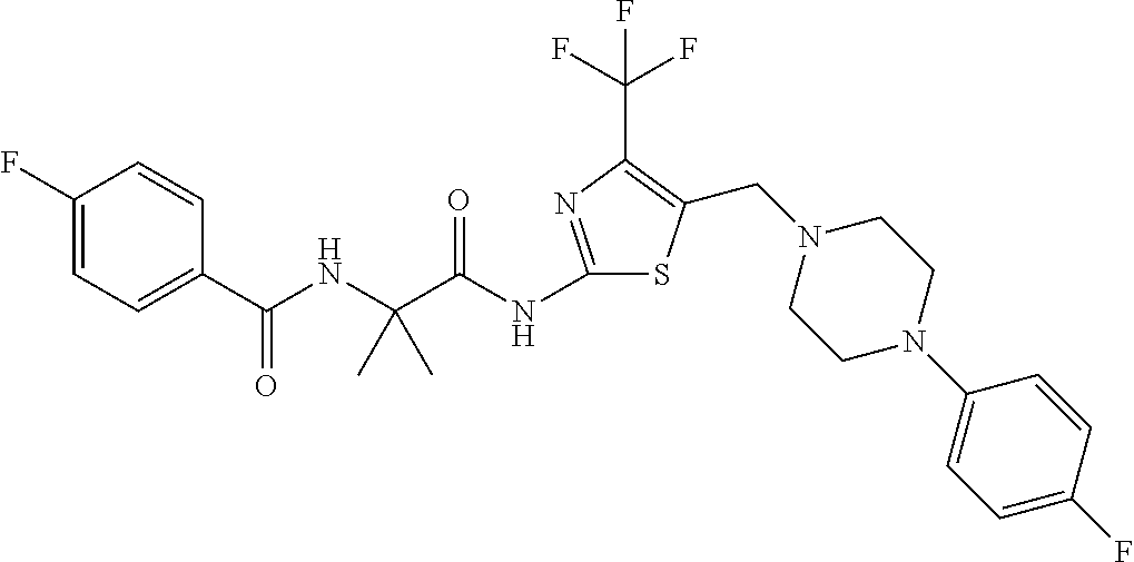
C1(NC(C(NC(C2=CC=C(F)C=C2)=O)(C)C)=O)=NC(C(F)(F)F)=C(CN2CCN(C3=CC=C(F)C=C3)CC2)S1
